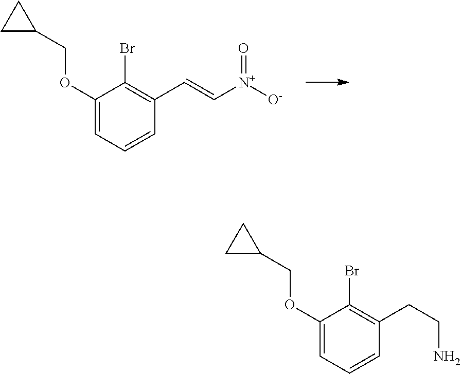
C1=C(OCC2CC2)C(Br)=C(CCN)C=C1.C1=C(OCC2CC2)C(Br)=C(C=C[N+]([O-])=O)C=C1
